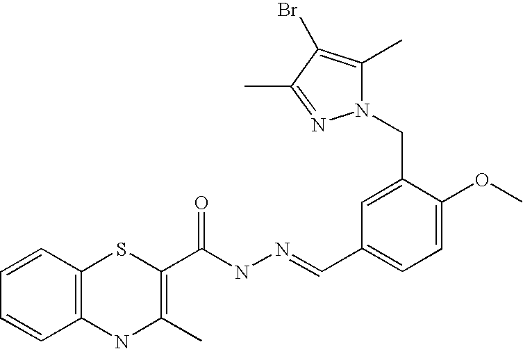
C1=CC2=C(C=C1)NC(C)=C(C(NN=CC1=CC=C(OC)C(CN3C(C)=C(Br)C(C)=N3)=C1)=O)S2
